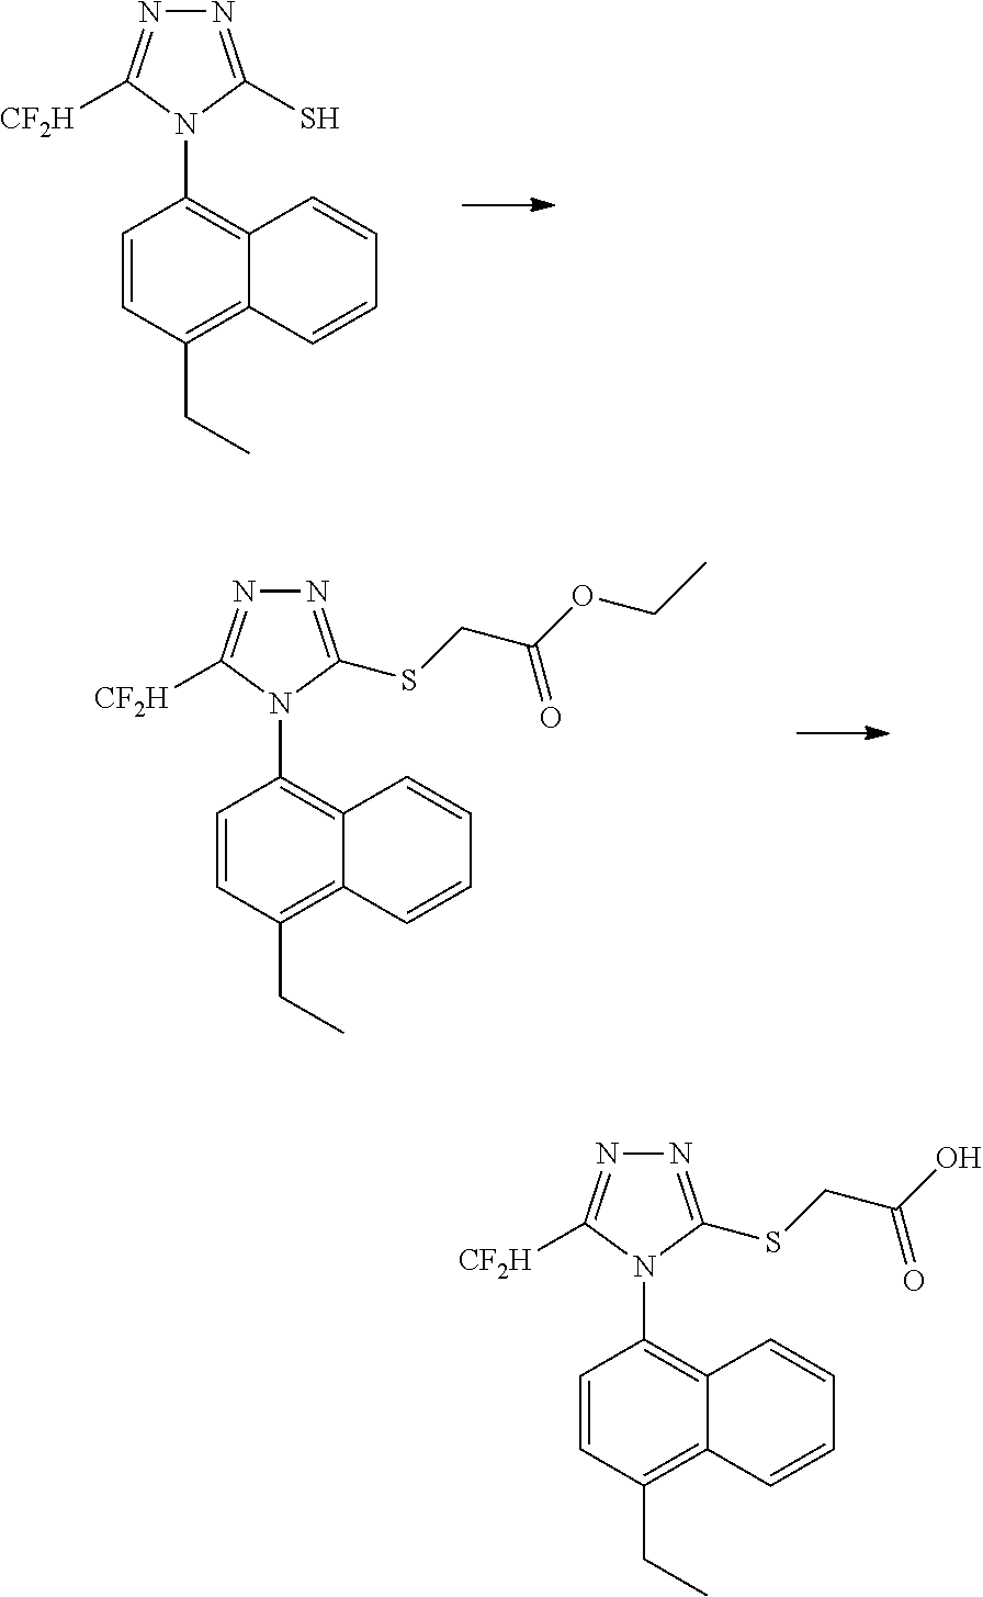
N1=C(S)N(C2=C3C(=C(CC)C=C2)C=CC=C3)C([CF2H])=N1.N1=C(SCC(OCC)=O)N(C2=C3C(=C(CC)C=C2)C=CC=C3)C([CF2H])=N1.N1=C(SCC(O)=O)N(C2=C3C(=C(CC)C=C2)C=CC=C3)C([CF2H])=N1
